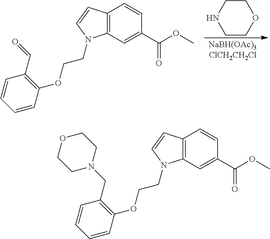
C12=C(C=C(C(OC)=O)C=C1)N(CCOC1=C(C=O)C=CC=C1)C=C2.C1COCCN1.C12=C(C=C(C(OC)=O)C=C1)N(CCOC1=C(CN3CCOCC3)C=CC=C1)C=C2
